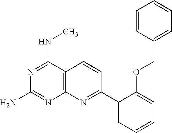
N1=C(NC)C2=C(N=C1N)N=C(C1=CC=CC=C1OCC1=CC=CC=C1)C=C2
